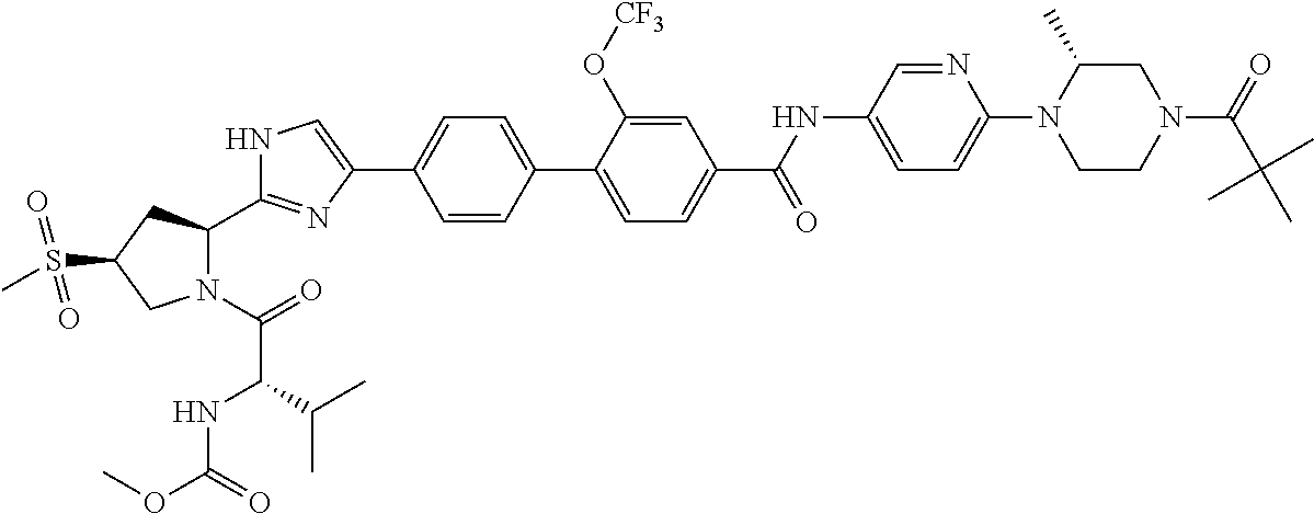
N1(C(=O)C(NC(OC)=O)C(C)C)C(C2=NC(C3=CC=C(C4=CC=C(C(NC5=CC=C(N6CCN(C(=O)C(C)(C)C)CC6C)N=C5)=O)C=C4O[CF3])C=C3)=CN2)CC(S(C)(=O)=O)C1
